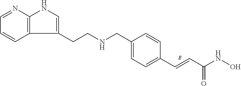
C(C1=CC=C(C=CC(NO)=O)C=C1)NCCC1=CNC2=C1C=CC=N2
